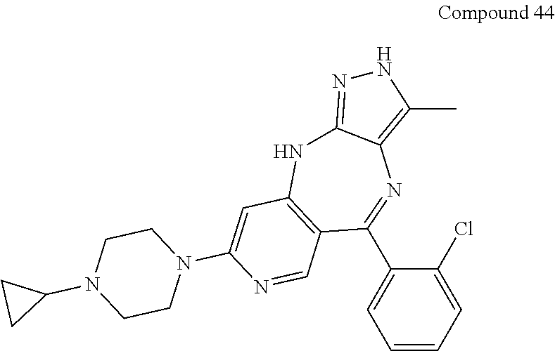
C1=CC=C(Cl)C(C2=NC3=C(C)NN=C3NC3=C2C=NC(N2CCN(C4CC4)CC2)=C3)=C1
